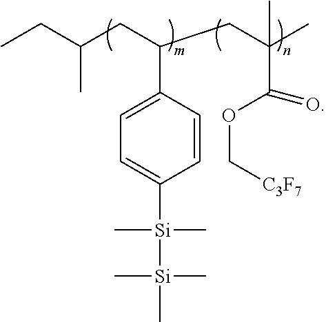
C1=CC(C(CC(CC)C)CC(C)(C)C(OC[C3F7])=O)=CC=C1[Si](C)(C)[Si](C)(C)C
